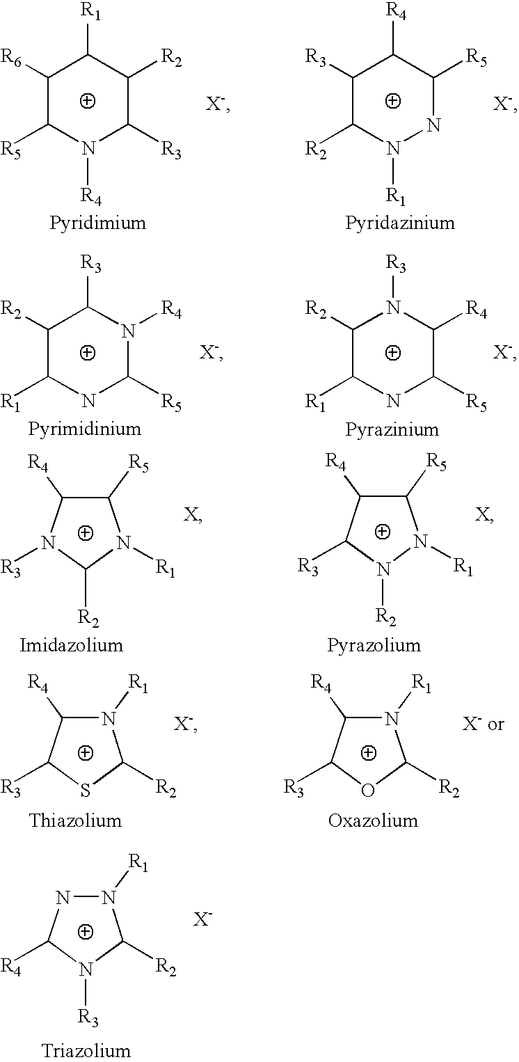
C1([R6])C([R5])N([R4])C([R3])C([R2])C1[R1].C1([R3])C([R2])N([R1])NC([R5])C1[R4].C1([R2])C([R1])NC([R5])C([R4])N1[R3].C1([R2])C([R1])NC([R5])N([R4])C1[R3].C1([R5])C([R4])C([R3])N([R2])N1[R1].C1([R5])C([R4])N([R3])C([R2])N1[R1].N1([R1])C([R4])C([R3])OC1[R2].N1([R1])C([R4])C([R3])SC1[R2].N1([R1])NC([R4])N([R3])C1[R2]
